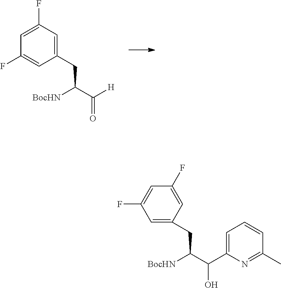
C1(F)=CC(F)=CC(CC(C([H])=O)[BocHN])=C1.N1=C(C)C=CC=C1C(C([BocHN])CC1=CC(F)=CC(F)=C1)O
